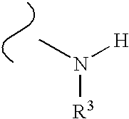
CN([H])[R3]
